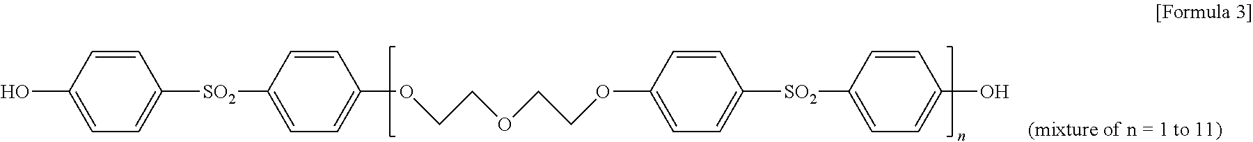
OC1=CC=C([SO2]C2=CC=C(OCCOCCOC3=CC=C([SO2]C4=CC=C(O)C=C4)C=C3)C=C2)C=C1
